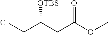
ClCC(CC(OC)=O)[OTBS]
